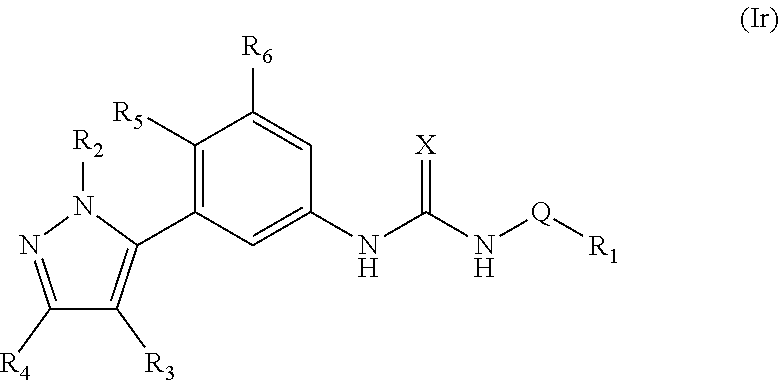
C1([R5])=C(C2=C([R3])C([R4])=NN2[R2])C=C(NC(N[Q][R1])=[X])C=C1[R6]
